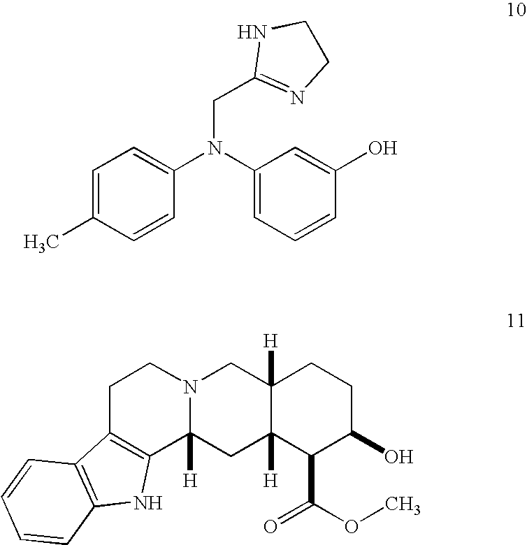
C1=C(C)C=CC(N(C2=CC=CC(O)=C2)CC2=NCCN2)=C1.N12C([H])(CC3([H])C([H])(C1)CCC(O)C3C(OC)=O)C1=C(CC2)C2=C(N1)C=CC=C2
